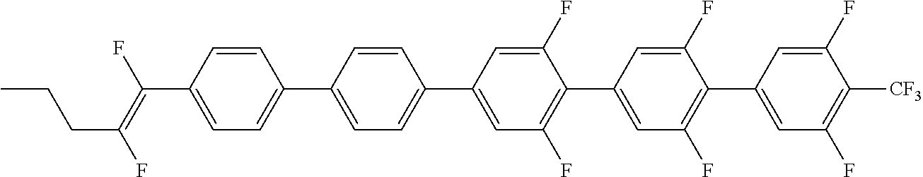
C1=CC(C(=C(F)CCC)F)=CC=C1C1=CC=C(C2=CC(F)=C(C3=CC(F)=C(C4=CC(F)=C([CF3])C(F)=C4)C(F)=C3)C(F)=C2)C=C1
